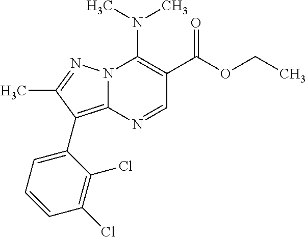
N12C(=C(C3=CC=CC(Cl)=C3Cl)C(C)=N1)N=CC(C(OCC)=O)=C2N(C)C
